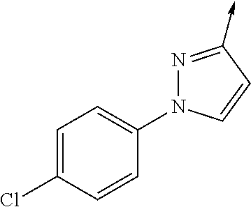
N1(C2=CC=C(Cl)C=C2)N=C(->C)C=C1
